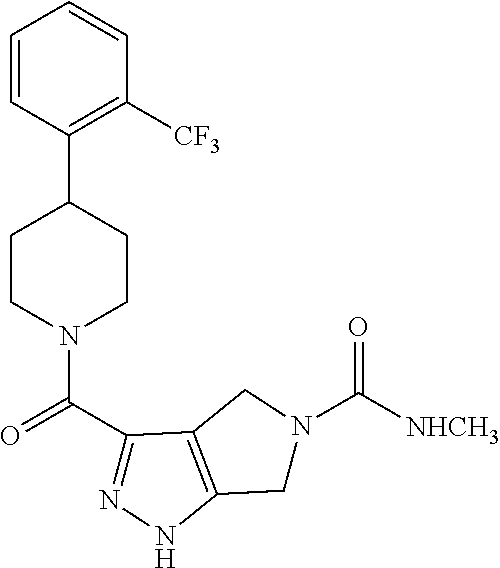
C1=CC(C2CCN(C(C3=NNC4=C3CN(C([NHCH3])=O)C4)=O)CC2)=C([CF3])C=C1
